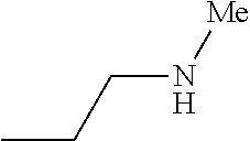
CCCN[Me]
